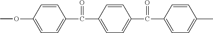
C1=CC(OC)=CC=C1C(C1=CC=C(C(C2=CC=C(C)C=C2)=O)C=C1)=O
